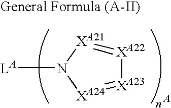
[XA23]1=[XA24]N([LA])[XA21]=[XA22]1
